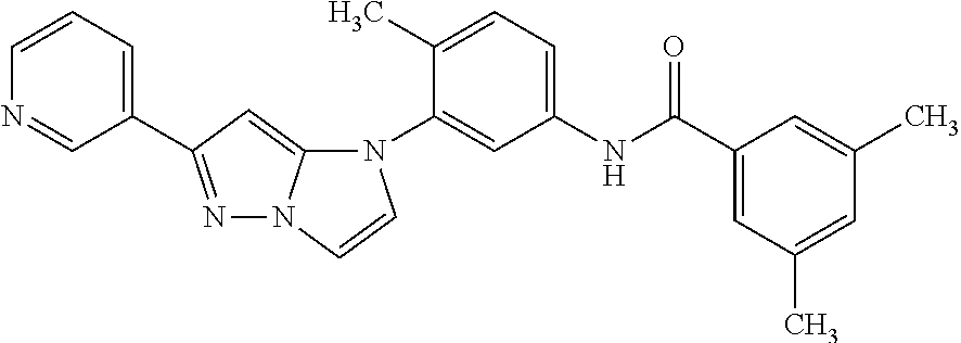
C1(C2=NN3C(=C2)N(C2=CC(NC(C4=CC(C)=CC(C)=C4)=O)=CC=C2C)C=C3)=CC=CN=C1
